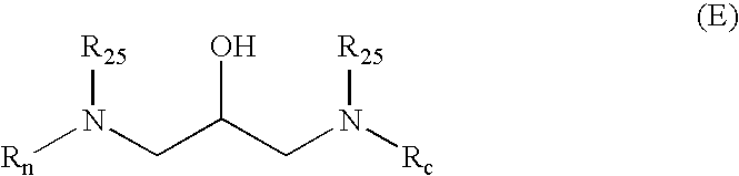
[Rn]N(CC(CN([Rc])[R25])O)[R25]
